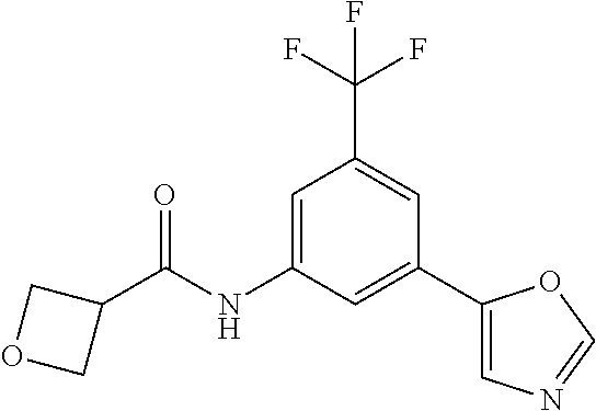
C1=C(NC(C2COC2)=O)C=C(C2=CN=CO2)C=C1C(F)(F)F
